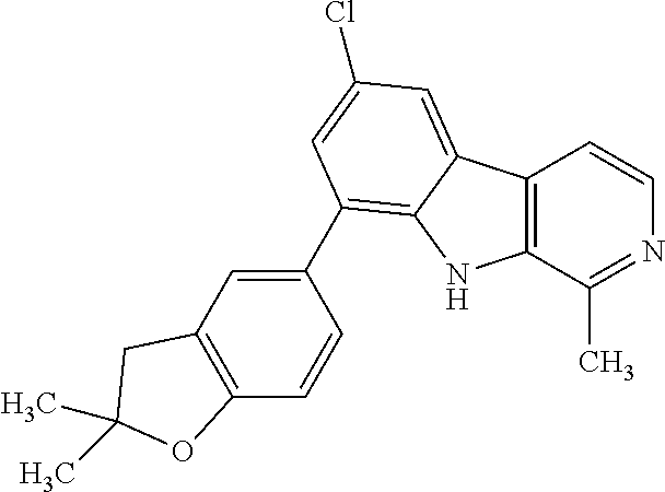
C12=C(C(C)=NC=C1)NC1=C(C3=CC4=C(C=C3)OC(C)(C)C4)C=C(Cl)C=C21
